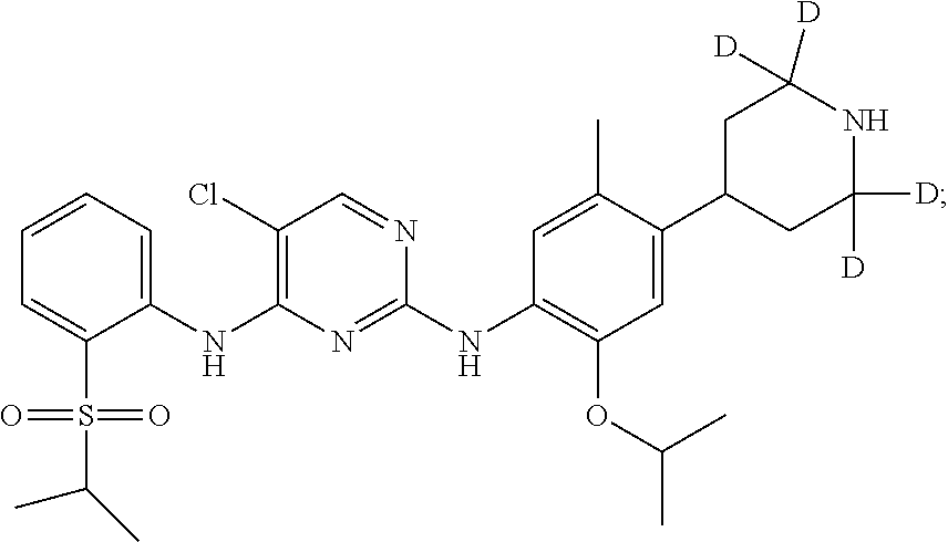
C1=CC=C(S(C(C)C)(=O)=O)C(NC2=C(Cl)C=NC(NC3=C(OC(C)C)C=C(C4CC([D])([D])NC([D])([D])C4)C(C)=C3)=N2)=C1
